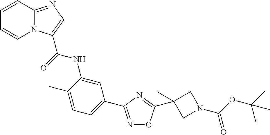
C1=CC2=NC=C(C(=O)NC3=CC(C4=NOC(C5(C)CN(C(OC(C)(C)C)=O)C5)=N4)=CC=C3C)N2C=C1
